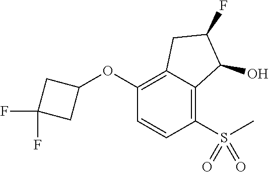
O(C1=C2C(=C(S(=O)(=O)C)C=C1)C(O)C(F)C2)C1CC(F)(F)C1
